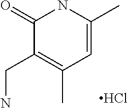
C(C1=C(C)C=C(C)NC1=O)N.Cl
